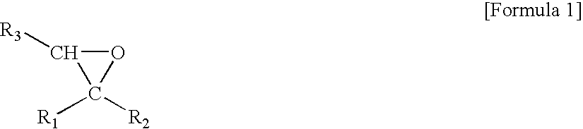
C1([R3])OC1([R1])[R2]
